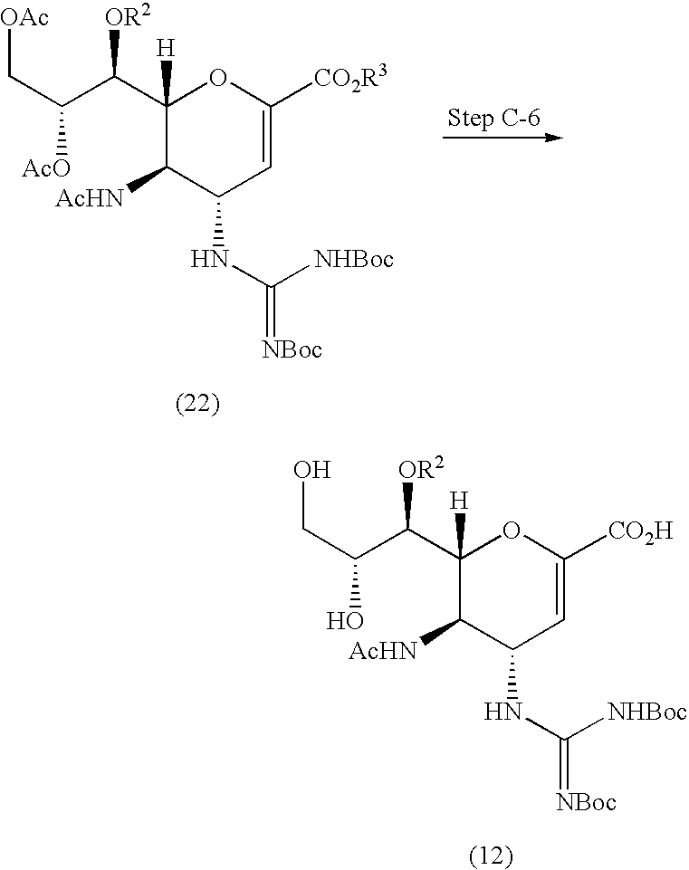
C1(C([OR2])C([AcO])C[OAc])([H])C([AcHN])C(NC(=[NBoc])[NHBoc])C=C([CO2R3])O1.C1(C([OR2])C(O)CO)([H])C([AcHN])C(NC(=[NBoc])[NHBoc])C=C([CO2H])O1
